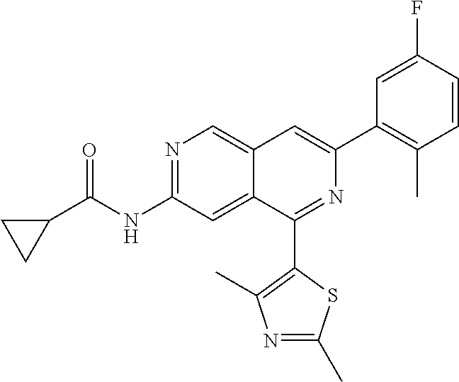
C1C(C(NC2=NC=C3C(=C2)C(C2=C(C)N=C(C)S2)=NC(C2=C(C)C=CC(F)=C2)=C3)=O)C1
